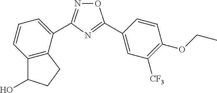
C1(C2=NC(C3=CC=CC4=C3CCC4O)=NO2)=CC([CF3])=C(OCC)C=C1
